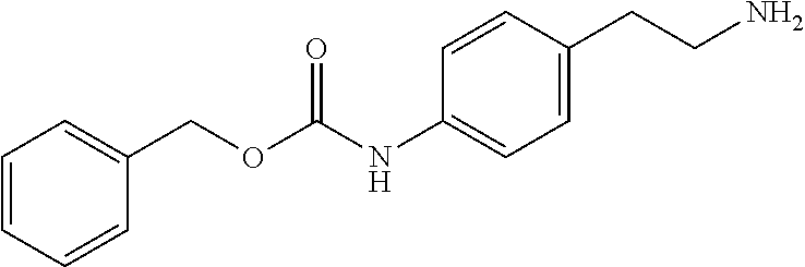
C1=CC=CC(COC(NC2=CC=C(CCN)C=C2)=O)=C1
